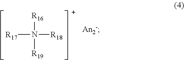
[R17]N([R19])([R16])[R18]
